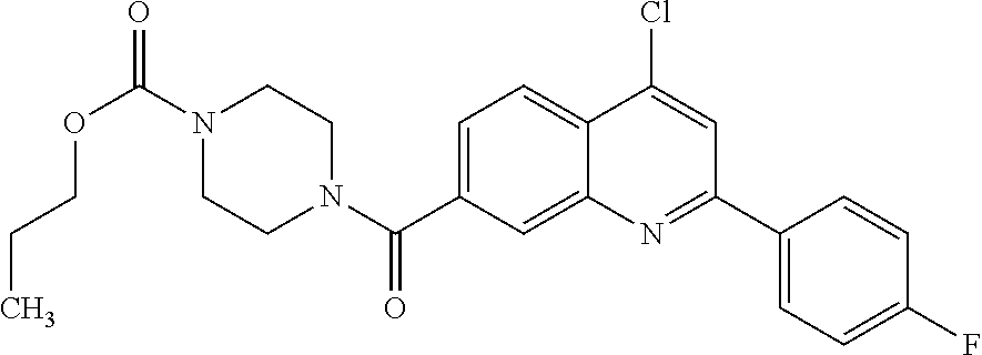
N1(C(OCCC)=O)CCN(C(=O)C2=CC=C3C(=C2)N=C(C2=CC=C(F)C=C2)C=C3Cl)CC1
